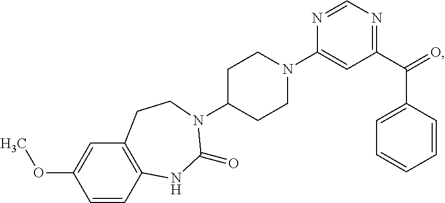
N1=CN=C(C(=O)C2=CC=CC=C2)C=C1N1CCC(N2C(=O)NC3=C(C=C(OC)C=C3)CC2)CC1
